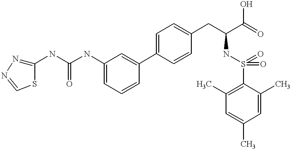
N(C(NC1=CC=CC(C2=CC=C(CC(C(=O)O)NS(=O)(=O)C3=C(C)C=C(C)C=C3C)C=C2)=C1)=O)C1=NN=CS1
